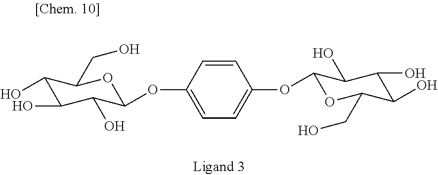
C1=CC(OC2C(O)C(O)C(O)C(CO)O2)=CC=C1OC1OC(CO)C(O)C(O)C1O
